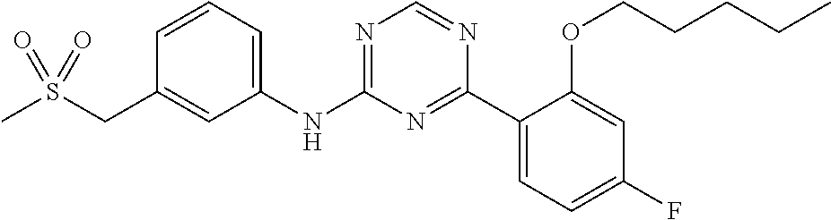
C1(NC2=NC=NC(C3=CC=C(F)C=C3OCCCCC)=N2)=CC=CC(CS(C)(=O)=O)=C1
